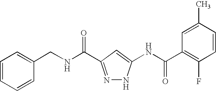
N(C(=O)C1=NNC(NC(C2=C(F)C=CC(C)=C2)=O)=C1)CC1=CC=CC=C1
